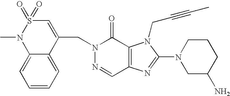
N1=CC2=C(C(=O)N1CC1=CS(=O)(=O)N(C)C3=CC=CC=C13)N(CC#CC)C(N1CC(N)CCC1)=N2
